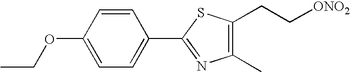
C1(C2=NC(C)=C(CC[ONO2])S2)=CC=C(OCC)C=C1
